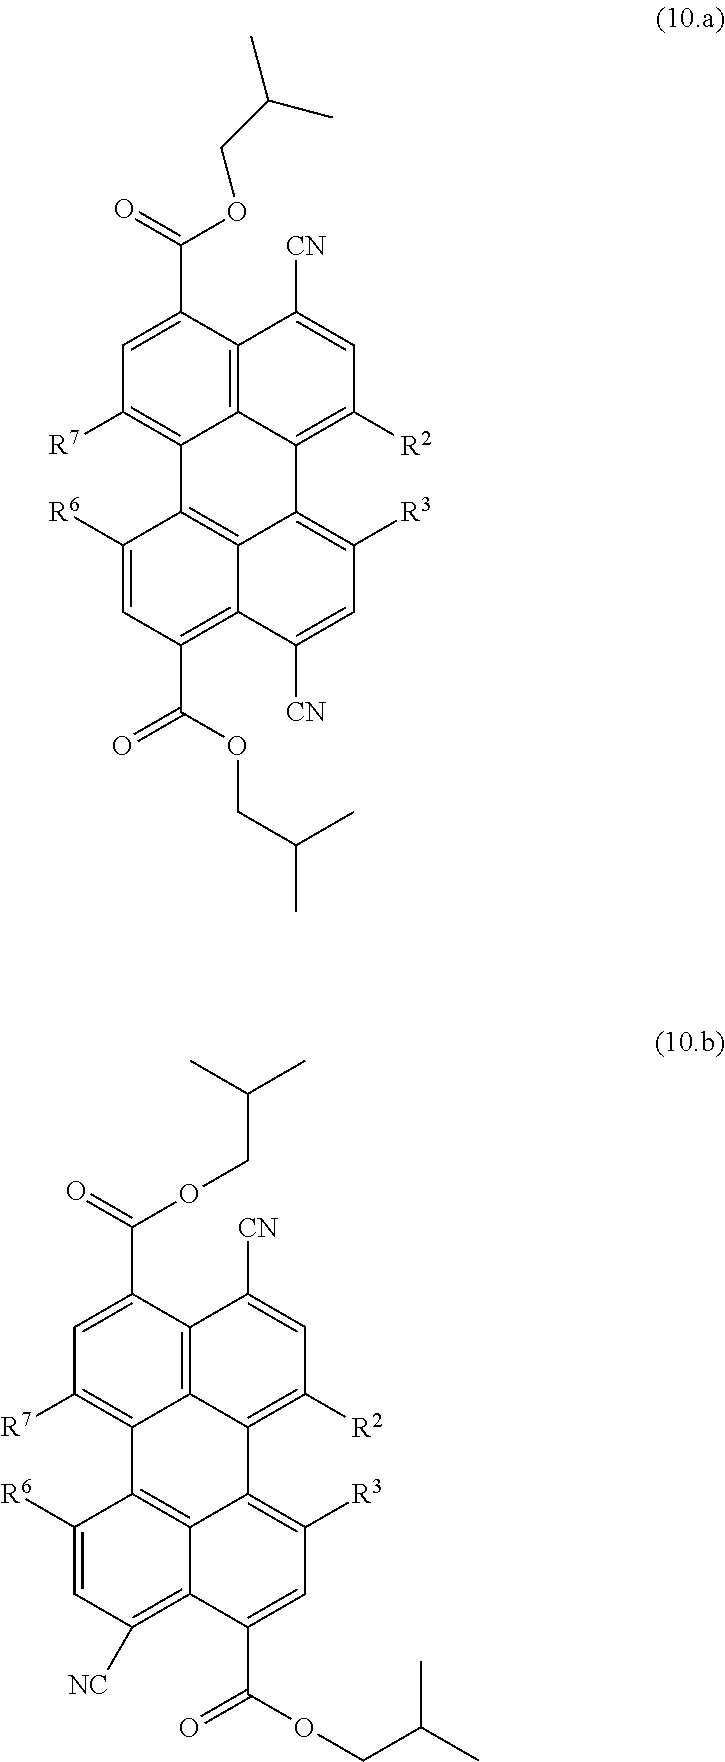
C12=C([R7])C=C(C(=O)OCC(C)C)C3=C1C(=C([R2])C=C3[CN])C1=C([R3])C=C([CN])C3=C(C(OCC(C)C)=O)C=C([R6])C2=C13.C12=C([R7])C=C(C(=O)OCC(C)C)C3=C1C(=C([R2])C=C3[CN])C1=C([R3])C=C(C(OCC(C)C)=O)C3=C([NC])C=C([R6])C2=C13
